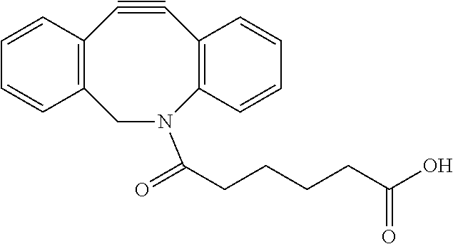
C1=CC2=C(C=C1)CN(C(=O)CCCCC(O)=O)C1=C(C#C2)C=CC=C1
